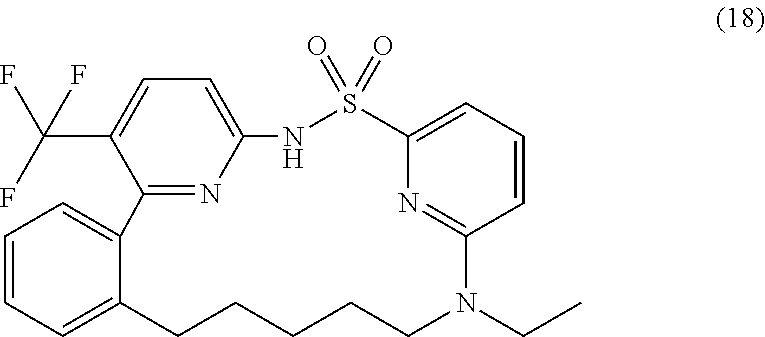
C1=CC=C2C(=C1)C1=NC(=CC=C1C(F)(F)F)NS(=O)(=O)C1=CC=CC(=N1)N(CC)CCCCC2
